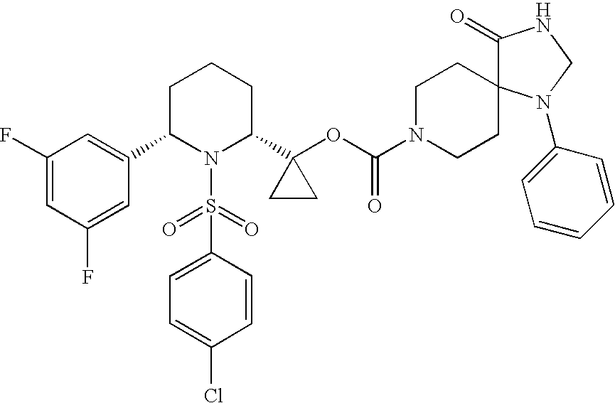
C1(F)=CC(C2N(S(=O)(=O)C3=CC=C(Cl)C=C3)C(C3(OC(N4CCC5(CC4)C(=O)NCN5C4=CC=CC=C4)=O)CC3)CCC2)=CC(F)=C1
